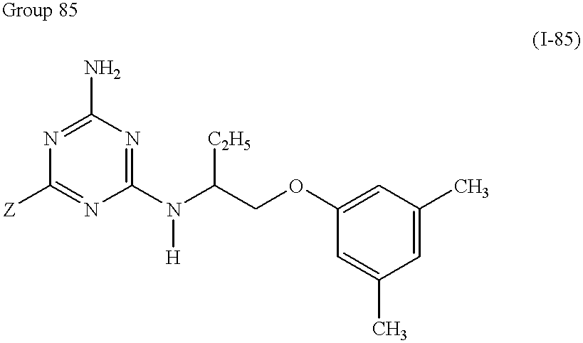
N1=C(N)N=C(N(C(COC2=CC(C)=CC(C)=C2)[C2H5])[H])N=C1[Z]
